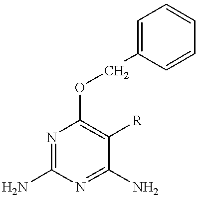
C1(N)=NC(OCC2=CC=CC=C2)=C([R])C(N)=N1
